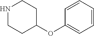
N1CCC(OC2=CC=CC=C2)CC1
